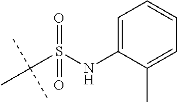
C1=C(NS(C(C)(C)C)(=O)=O)C(C)=CC=C1
